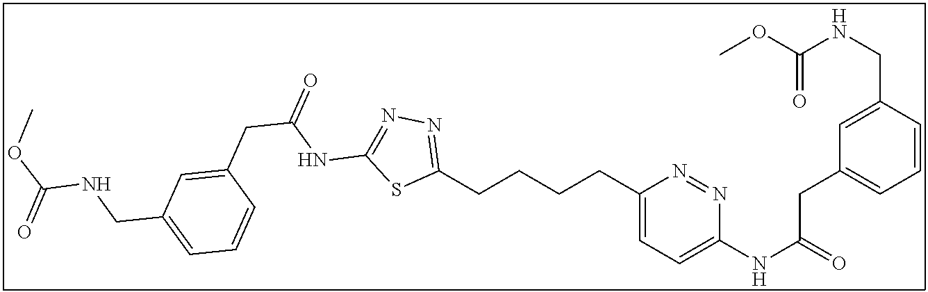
C1(CCCCC2=NN=C(NC(CC3=CC(CNC(OC)=O)=CC=C3)=O)S2)=CC=C(NC(=O)CC2=CC=CC(CNC(OC)=O)=C2)N=N1
